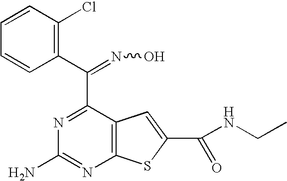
C1(C(=NO)C2=NC(N)=NC3=C2C=C(C(NCC)=O)S3)=C(Cl)C=CC=C1
